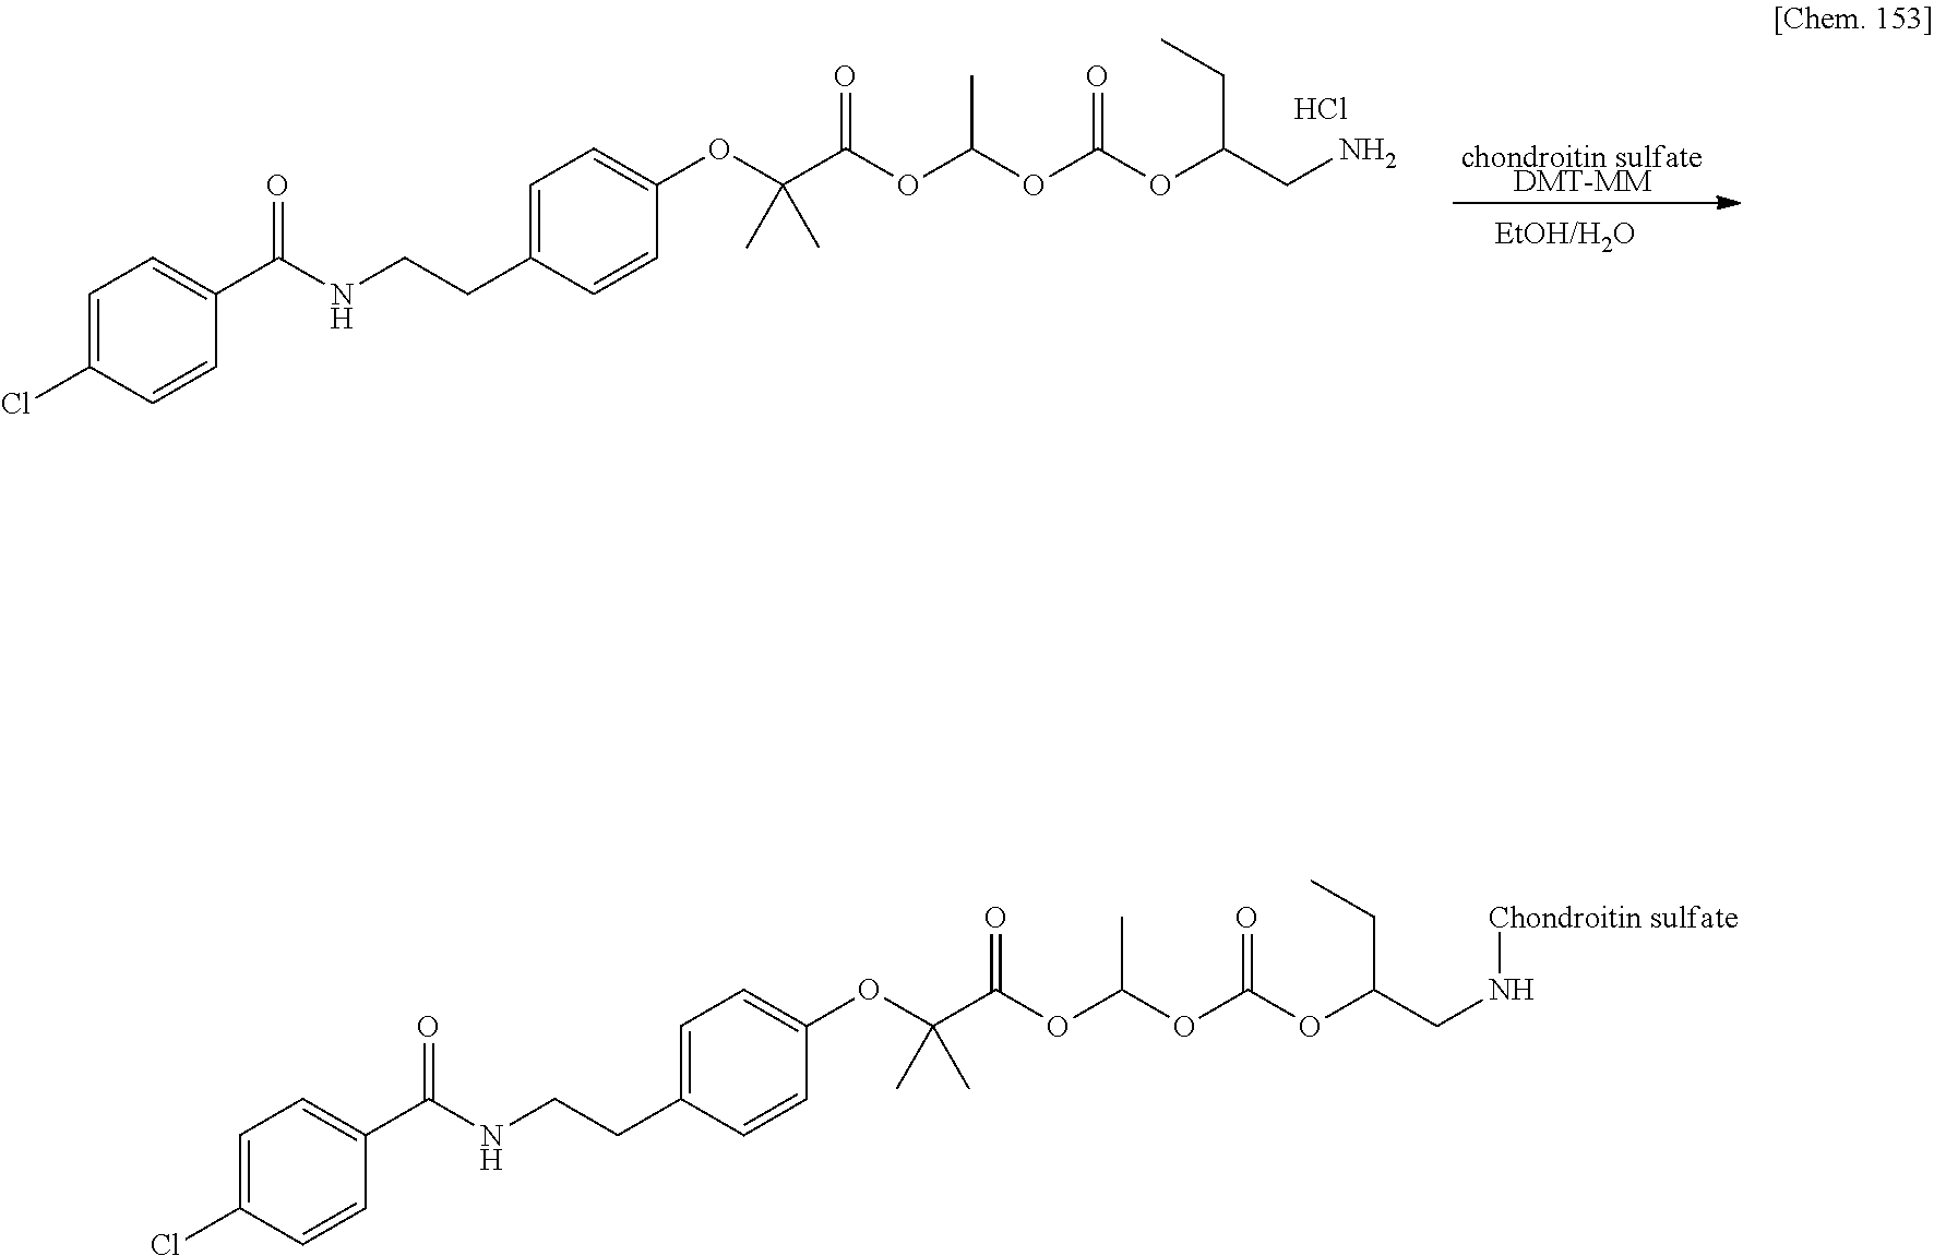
O(C(OC(CC)CN[Chondroitin sulfate])=O)C(OC(C(OC1=CC=C(CCNC(C2=CC=C(Cl)C=C2)=O)C=C1)(C)C)=O)C.[chondroitin sulfateDMT-MM].O(C(OC(CC)CN)=O)C(OC(C(OC1=CC=C(CCNC(C2=CC=C(Cl)C=C2)=O)C=C1)(C)C)=O)C.Cl.[EtOH/H2O]
